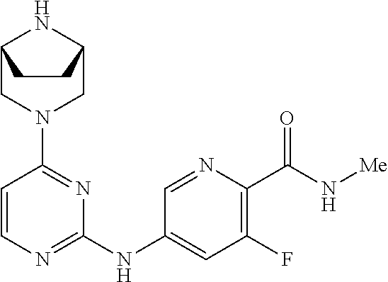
C12CN(C3=NC(NC4=CC(F)=C(C(N[Me])=O)N=C4)=NC=C3)CC(N1)CC2
